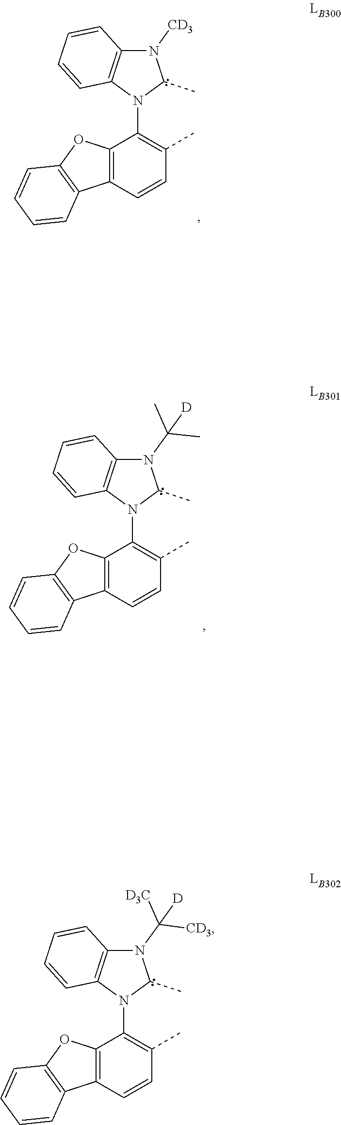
C1(N2C3=C(N([CD3])C2C)C=CC=C3)=C(C)C=CC2=C1OC1=C2C=CC=C1.C1(N2C3=C(N(C(C)(C)[D])C2C)C=CC=C3)=C(C)C=CC2=C1OC1=C2C=CC=C1.C1(N2C3=C(N(C([CD3])([D3C])[D])C2C)C=CC=C3)=C(C)C=CC2=C1OC1=C2C=CC=C1
